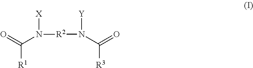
[R2](N(C(=O)[R3])[Y])N(C(=O)[R1])[X]
